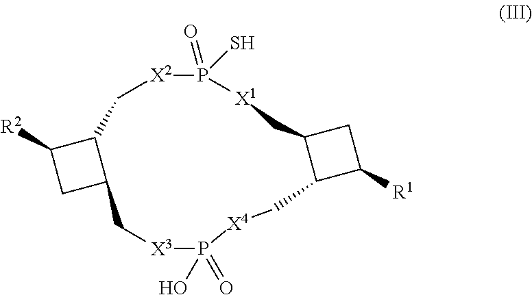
C1C2C(C1[R2])C[X2]P(=O)(S)[X1]CC1C(C([R1])C1)C[X4]P(=O)(O)[X3]C2
